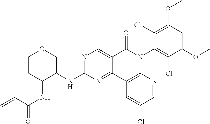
C1CC(NC(=O)C=C)C(NC2=NC=C3C(=N2)C2=C(N(C4=C(Cl)C(OC)=CC(OC)=C4Cl)C3=O)N=CC(Cl)=C2)CO1
